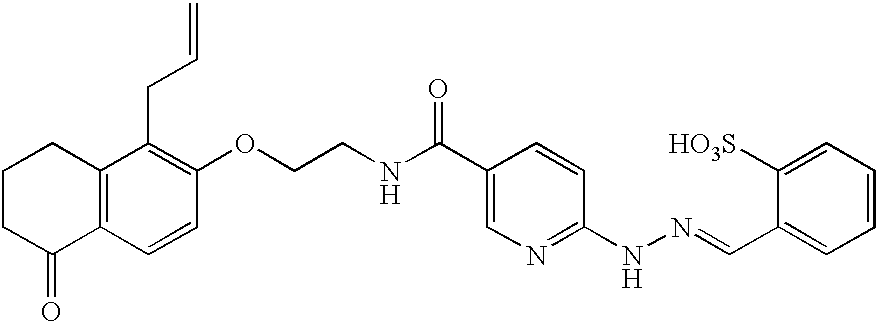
C1=CC2=C(C(CC=C)=C1OCCNC(C1=CN=C(NN=CC3=CC=CC=C3[HO3S])C=C1)=O)CCCC2=O
